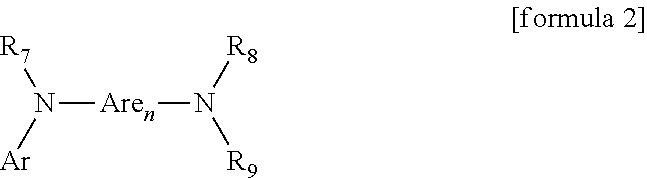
[R7]N([Ar])[Aren]N([R8])[R9]
